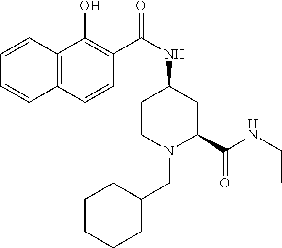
C1=CC2=C(C=C1)C=CC(C(NC1CCN(CC3CCCCC3)C(C(NCC)=O)C1)=O)=C2O
